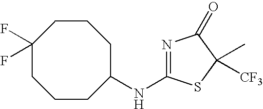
C1(NC2=NC(=O)C(C)([CF3])S2)CCCC(F)(F)CCC1
